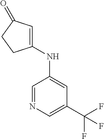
C1=NC=C(C(F)(F)F)C=C1NC1=CC(=O)CC1
